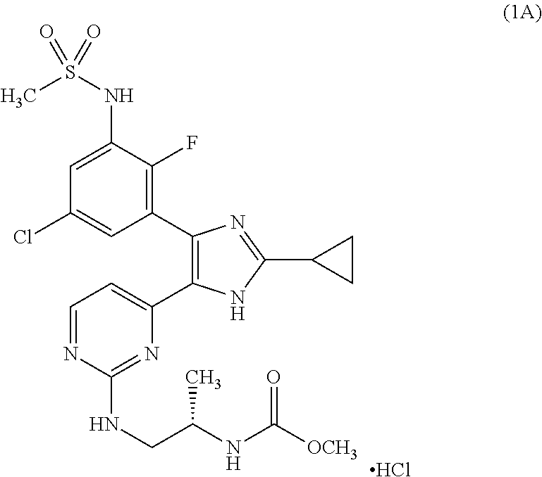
CS(NC1=CC(Cl)=CC(C2=C(C3=CC=NC(NCC(NC([OCH3])=O)C)=N3)NC(C3CC3)=N2)=C1F)(=O)=O.Cl
